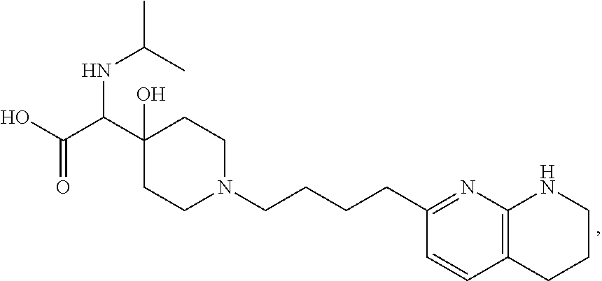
C1(C(C(O)=O)NC(C)C)(O)CCN(CCCCC2=NC3=C(C=C2)CCCN3)CC1
